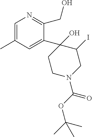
C1=C(C)C=C(C2(O)CCN(C(OC(C)(C)C)=O)CC2I)C(CO)=N1
